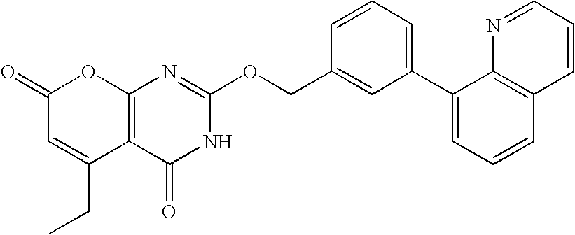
C12=C(C(=O)NC(OCC3=CC(C4=CC=CC5=C4N=CC=C5)=CC=C3)=N1)C(CC)=CC(=O)O2
